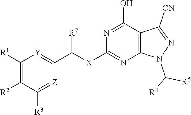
N1=C([CN])C2=C(N1C([R4])[R5])N=C([X]C(C1=[Y]C([R1])=C([R2])C([R3])=[Z]1)[R7])N=C2O
